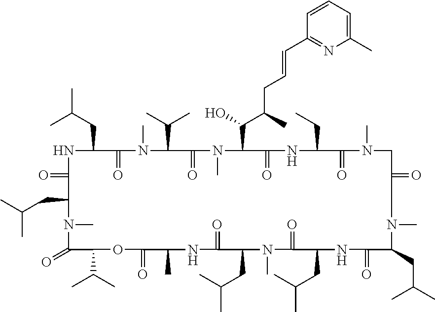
C1(=O)C(C(C)C)OC(=O)C(C)NC(=O)C(CC(C)C)N(C)C(=O)C(CC(C)C)NC(=O)C(CC(C)C)N(C)C(=O)CN(C)C(=O)C(CC)NC(=O)C(C(O)C(C)CC=CC2=NC(C)=CC=C2)N(C)C(=O)C(C(C)C)N(C)C(=O)C(CC(C)C)NC(=O)C(CC(C)C)N1C
